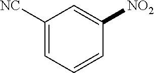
C1=CC([NO2])=CC([NC])=C1
